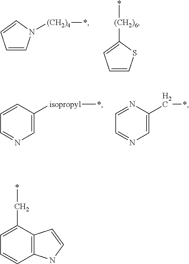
C1=CN([(CH2)4]*)C=C1.C1=CSC([(CH2)6]*)=C1.C1=C([isopropyl]*)C=CC=N1.C1=C(C*)N=CC=N1.C12=C(C(C*)=CC=C1)C=CN2
